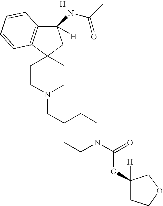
C1(NC(=O)C)([H])C2=C(C3(C1)CCN(CC1CCN(C(=O)OC4([H])CCOC4)CC1)CC3)C=CC=C2.[H]
